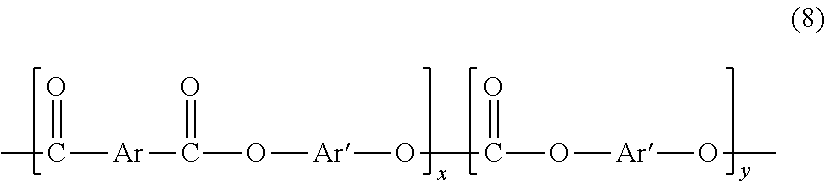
CC([Ar]C(O[Ar]OC(O[Ar]OC)=O)=O)=O
